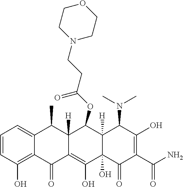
C1=CC(O)=C2C(=C1)C(C)C1([H])C(=C(O)C3(O)C([H])(C1OC(CCN1CCOCC1)=O)C(N(C)C)C(O)=C(C(N)=O)C3=O)C2=O
